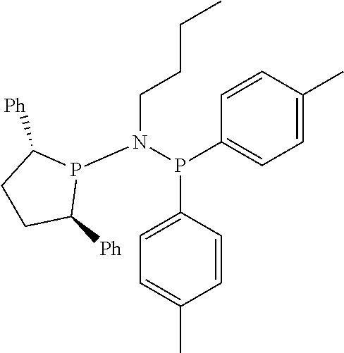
CCCCN(P(C1=CC=C(C)C=C1)C1=CC=C(C)C=C1)P1C([Ph])CCC1[Ph]
